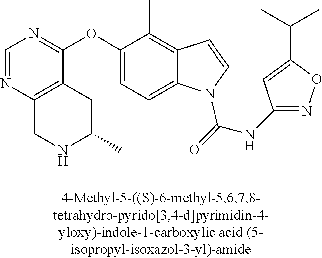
C1(OC2=NC=NC3=C2CC(C)NC3)=CC=C2C(=C1C)C=CN2C(=O)NC1=NOC(C(C)C)=C1
